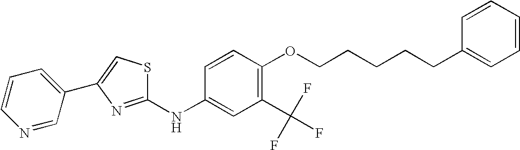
C1=CC=C(C2=CSC(NC3=CC(C(F)(F)F)=C(OCCCCCC4=CC=CC=C4)C=C3)=N2)C=N1
